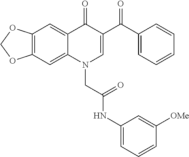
C12=C(C=C3C(=C1)C(=O)C(C(C1=CC=CC=C1)=O)=CN3CC(NC1=CC=CC([OMe])=C1)=O)OCO2
